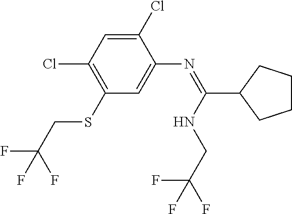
C1(Cl)=CC(Cl)=C(SCC(F)(F)F)C=C1N=C(C1CCCC1)NCC(F)(F)F
